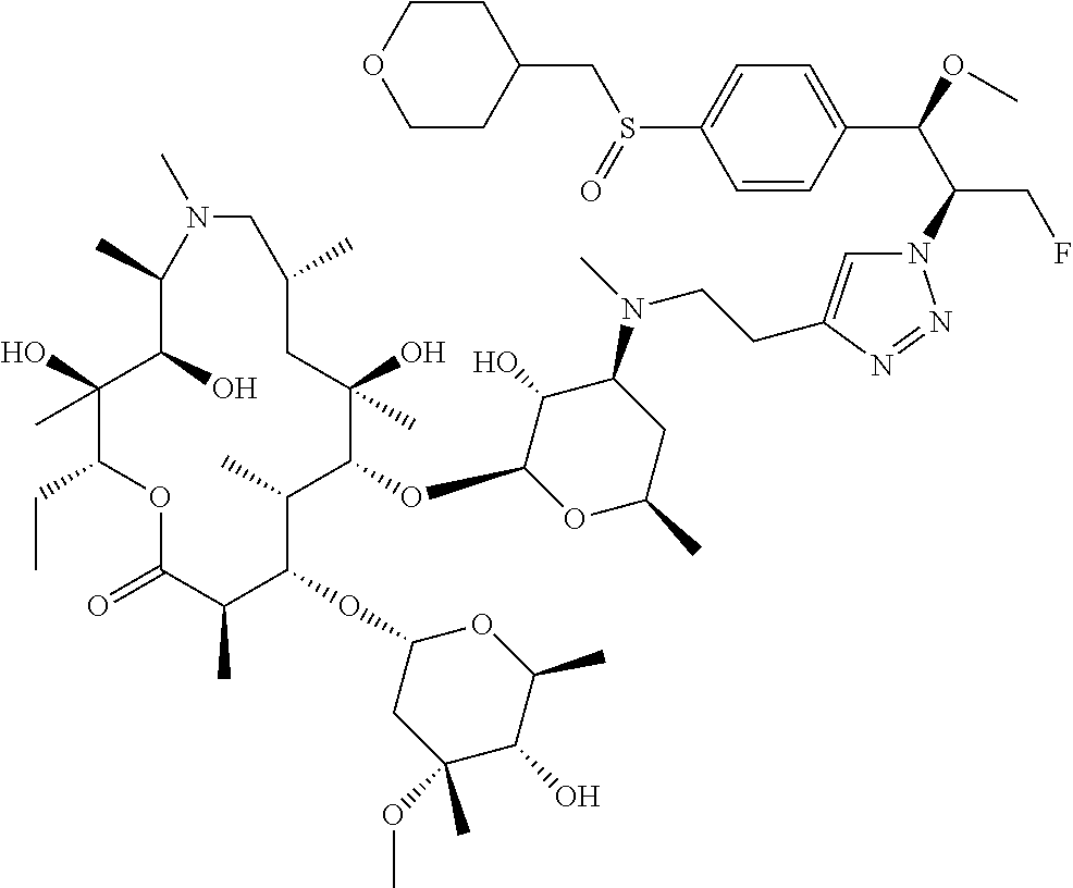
C1(O)(C)C(CC)OC(=O)C(C)C(OC2CC(OC)(C)C(O)C(C)O2)C(C)C(OC2OC(C)CC(N(C)CCC3=CN(C(C(OC)C4=CC=C(S(=O)CC5CCOCC5)C=C4)CF)N=N3)C2O)C(O)(C)CC(C)CN(C)C(C)C1O
